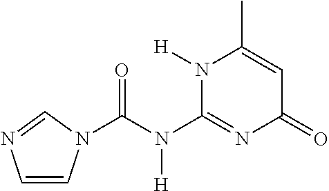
C1=CN(C(N(C2=NC(=O)C=C(C)N2[H])[H])=O)C=N1
